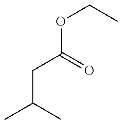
C(C(=O)OCC)C(C)C
